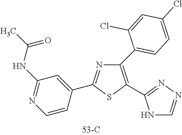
C1(C2=CC=C(Cl)C=C2Cl)=C(C2=NN=CN2)SC(C2=CC(NC(C)=O)=NC=C2)=N1
